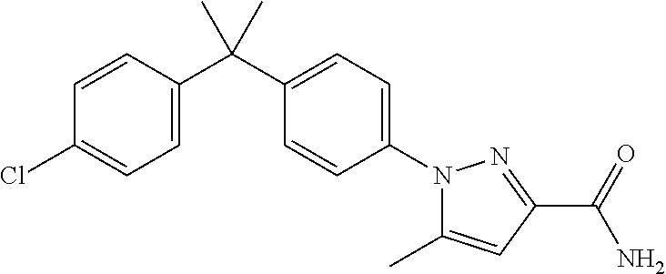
C1(C)=CC(C(N)=O)=NN1C1=CC=C(C(C2=CC=C(Cl)C=C2)(C)C)C=C1
